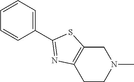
C1C2=C(CCN1C)N=C(C1=CC=CC=C1)S2
